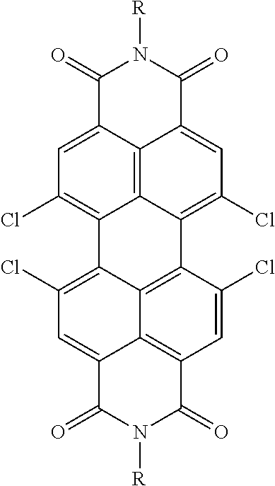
C1(=O)C2=CC(Cl)=C3C4=C2C(=CC(Cl)=C4C2=C4C3=C(Cl)C=C3C4=C(C=C2Cl)C(=O)N([R])C3=O)C(=O)N1[R]
